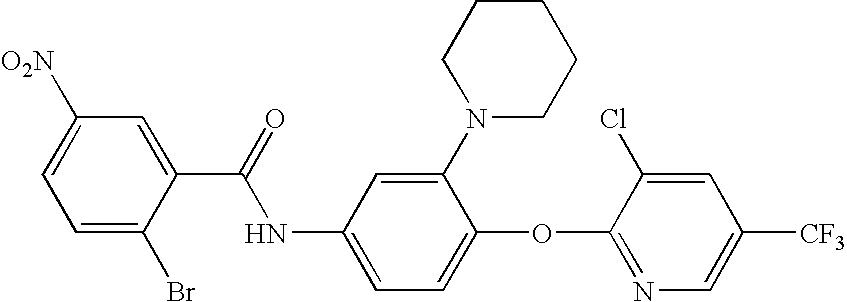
C1=C(Br)C(C(=O)NC2=CC=C(OC3=NC=C([CF3])C=C3Cl)C(N3CCCCC3)=C2)=CC([O2N])=C1
